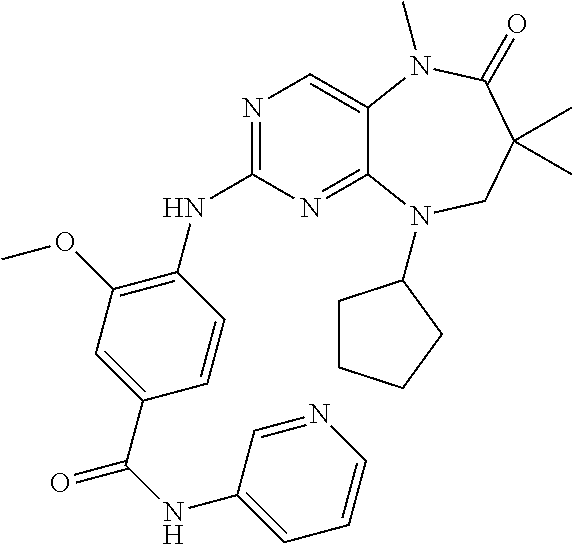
N1=C(NC2=C(OC)C=C(C(=O)NC3=CC=CN=C3)C=C2)N=C2C(=C1)N(C)C(=O)C(C)(C)CN2C1CCCC1
